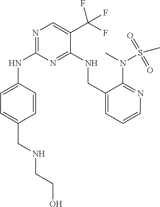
N1=C(NC2=CC=C(CNCCO)C=C2)N=C(NCC2=CC=CN=C2N(C)S(C)(=O)=O)C(C(F)(F)F)=C1
